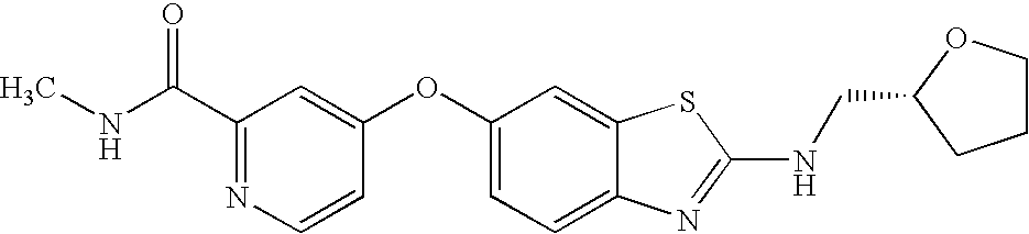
N1=C(C(=O)NC)C=C(OC2=CC=C3C(=C2)SC(NCC2CCCO2)=N3)C=C1
